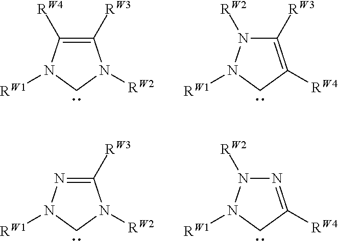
C1([RW3])=C([RW4])N([RW1])CN1[RW2].C1([RW3])=C([RW4])CN([RW1])N1[RW2].C1([RW3])=NN([RW1])CN1[RW2].N1=C([RW4])CN([RW1])N1[RW2]
